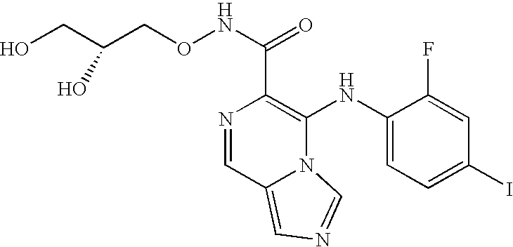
N1=CC2=CN=CN2C(NC2=CC=C(I)C=C2F)=C1C(NOCC(CO)O)=O
